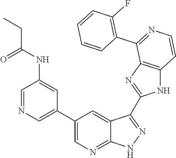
C1=NC=C(C2=CN=C3C(=C2)C(C2=NC4=C(N2)C=CN=C4C2=C(F)C=CC=C2)=NN3)C=C1NC(CC)=O
